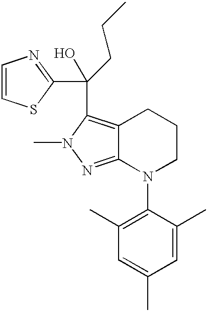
C12=C(C(O)(CCC)C3=NC=CS3)N(C)N=C1N(C1=C(C)C=C(C)C=C1C)CCC2
